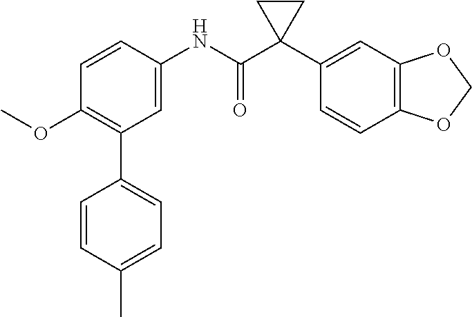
C1=C(NC(C2(C3=CC4=C(C=C3)OCO4)CC2)=O)C=CC(OC)=C1C1=CC=C(C)C=C1
